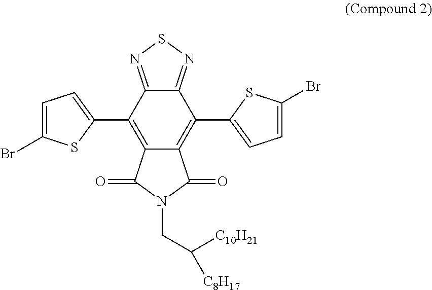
C12=C(C3=CC=C(Br)S3)C3=NSN=C3C(C3=CC=C(Br)S3)=C1C(=O)N(CC([C10H21])[C8H17])C2=O
